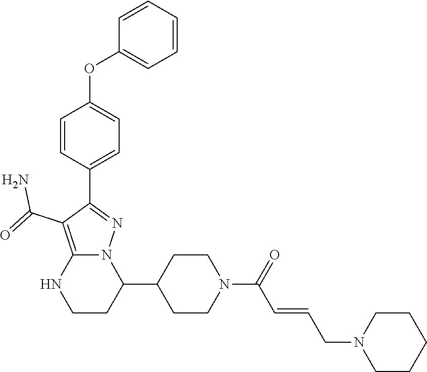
C1=CC(C2=NN3C(=C2C(N)=O)NCCC3C2CCN(C(C=CCN3CCCCC3)=O)CC2)=CC=C1OC1=CC=CC=C1
